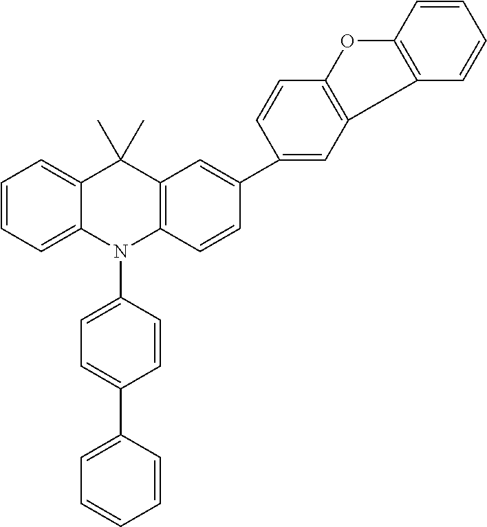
C1=CC=C2C(=C1)C(C)(C)C1=C(N2C2=CC=C(C3=CC=CC=C3)C=C2)C=CC(C2=CC3=C(C=C2)OC2=C3C=CC=C2)=C1
